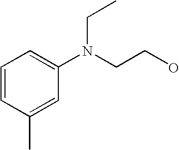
C1(C)=CC(N(CCO)CC)=CC=C1
